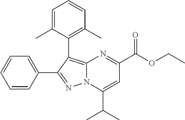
N12C(=C(C3=C(C)C=CC=C3C)C(C3=CC=CC=C3)=N1)N=C(C(OCC)=O)C=C2C(C)C
